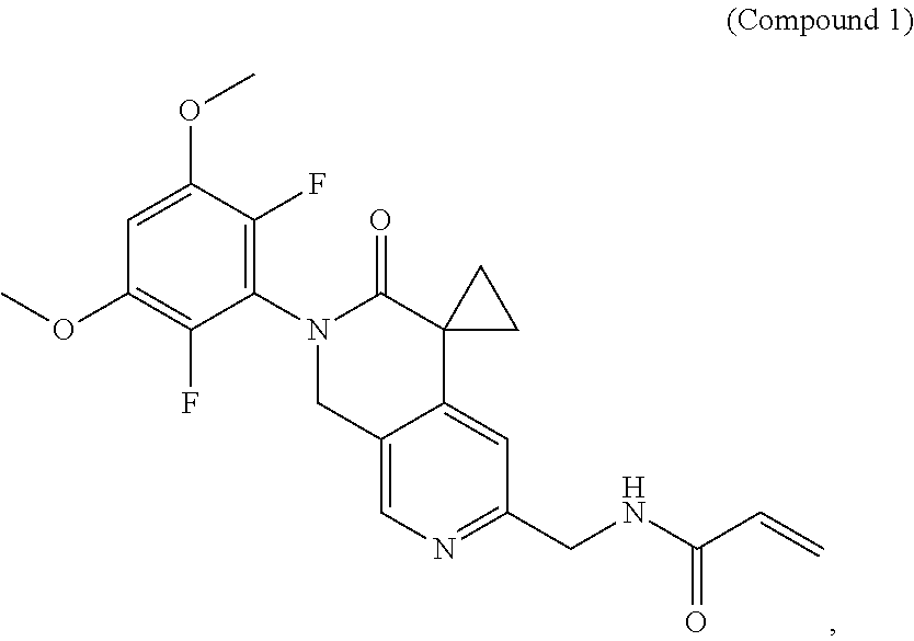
C1=C(OC)C(F)=C(N2CC3=CN=C(CNC(=O)C=C)C=C3C3(C2=O)CC3)C(F)=C1OC
